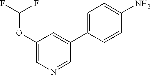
NC1=CC=C(C2=CC(OC(F)F)=CN=C2)C=C1
